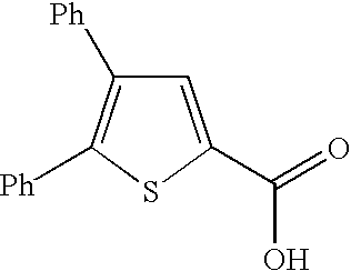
C1=C(C(=O)O)SC([Ph])=C1[Ph]
